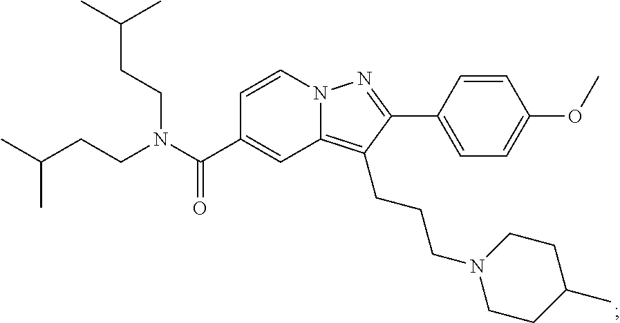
N12C(=C(CCCN3CCC(C)CC3)C(C3=CC=C(OC)C=C3)=N1)C=C(C(N(CCC(C)C)CCC(C)C)=O)C=C2
